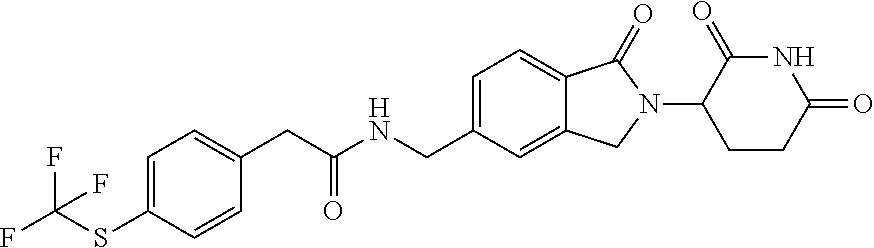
C(C(NCC1=CC=C2C(=C1)CN(C1CCC(=O)NC1=O)C2=O)=O)C1=CC=C(SC(F)(F)F)C=C1
